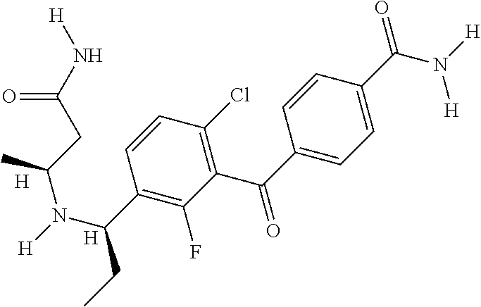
[H].[H].C1=C(C(=O)N([H])[H])C=CC(C(=O)C2=C(Cl)C=CC(C(N([H])C(CC(N[H])=O)C)CC)=C2F)=C1
